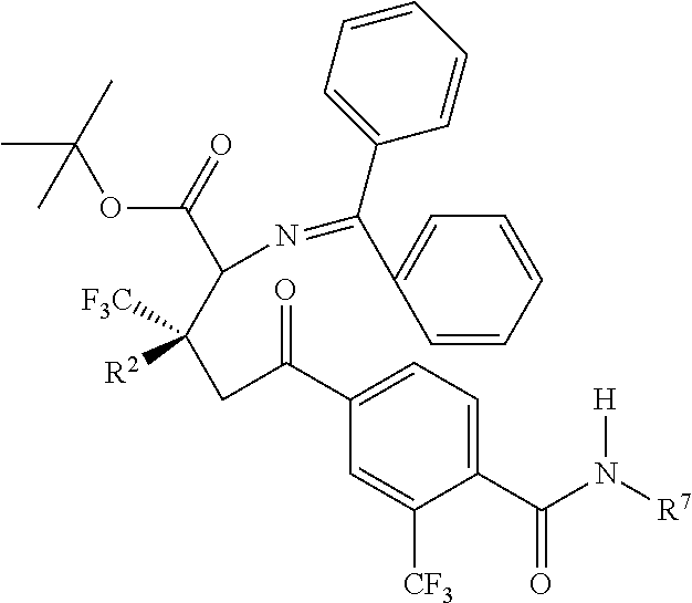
C1(C(N([R7])[H])=O)=CC=C(C(CC(C(N=C(C2=CC=CC=C2)C2=CC=CC=C2)C(=O)OC(C)(C)C)([F3C])[R2])=O)C=C1[CF3]
